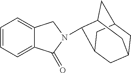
C1=CC=C2C(=C1)CN(C1C3CC4CC(CC1C4)C3)C2=O
